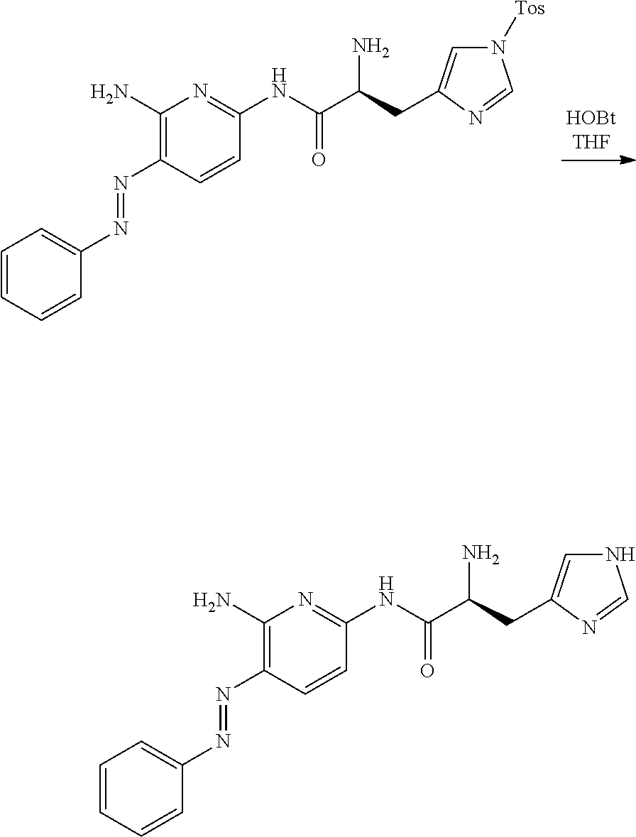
C1=CC=CC(N=NC2=C(N)N=C(NC(C(CC3=CN([Tos])C=N3)N)=O)C=C2)=C1.C1=CC=CC(N=NC2=C(N)N=C(NC(C(CC3=CNC=N3)N)=O)C=C2)=C1
